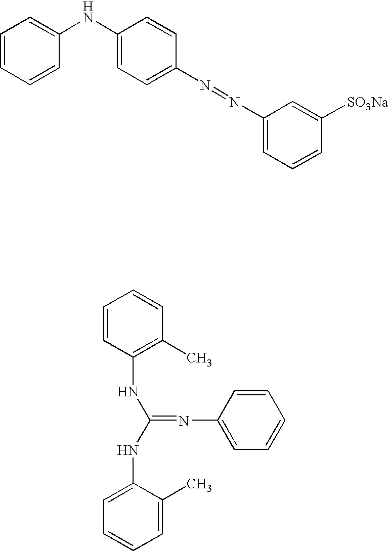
C1=CC=CC(NC2=CC=C(N=NC3=CC=CC([SO3Na])=C3)C=C2)=C1.C1=CC(NC(=NC2=CC=CC=C2)NC2=CC=CC=C2C)=C(C)C=C1
